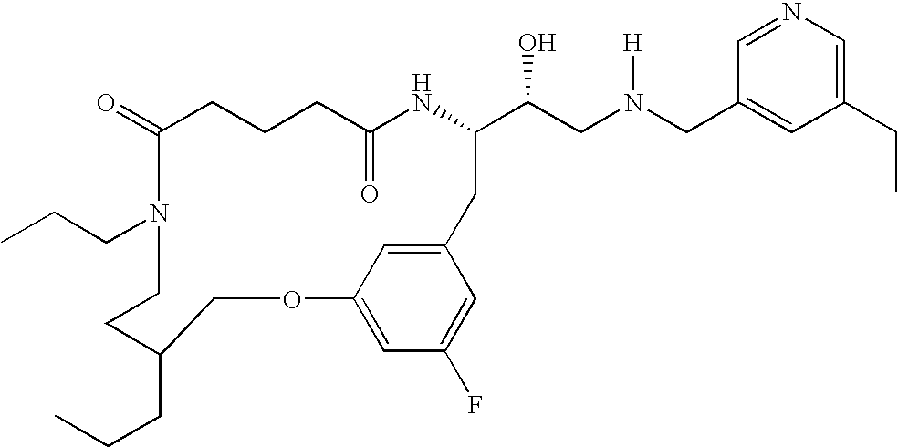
C1(=O)CCCC(=O)NC(C(CN(CC2=CC(CC)=CN=C2)[H])O)CC2=CC(=CC(F)=C2)OCC(CCC)CCN1CCC
